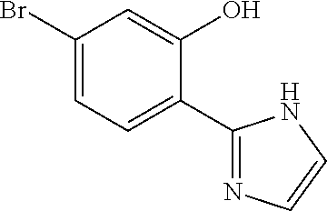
C1(Br)=CC=C(C2=NC=CN2)C(O)=C1
